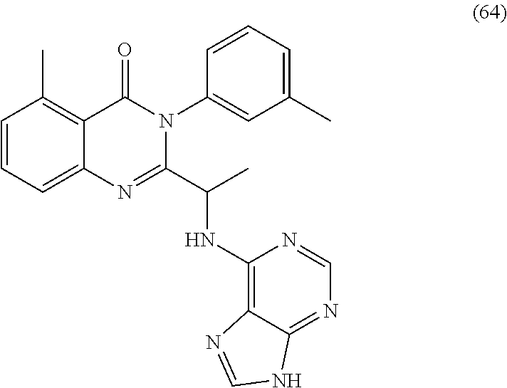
C1=CC=C2C(=C1C)C(=O)N(C1=CC(C)=CC=C1)C(C(NC1=C3C(=NC=N1)NC=N3)C)=N2
